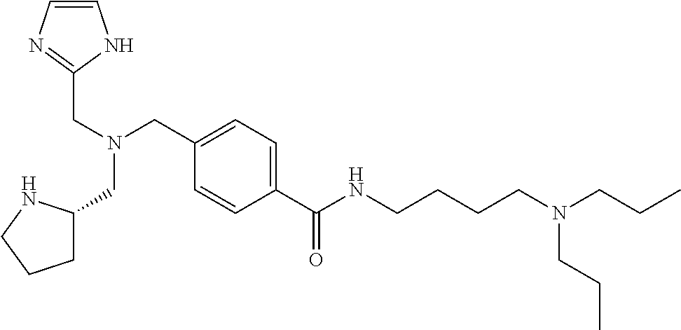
C1=C(C(NCCCCN(CCC)CCC)=O)C=CC(CN(CC2=NC=CN2)CC2CCCN2)=C1
